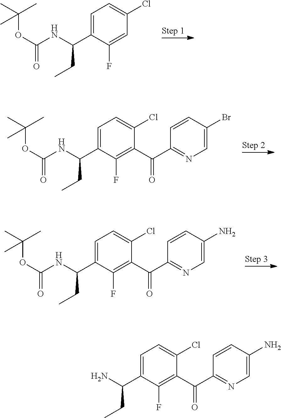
C1=C(F)C(C(NC(=O)OC(C)(C)C)CC)=CC=C1Cl.C1=C(Br)C=CC(C(C2=C(F)C(C(NC(OC(C)(C)C)=O)CC)=CC=C2Cl)=O)=N1.C1=C(N)C=CC(C(C2=C(F)C(C(NC(OC(C)(C)C)=O)CC)=CC=C2Cl)=O)=N1.C1(N)=CN=C(C(C2=C(F)C(C(N)CC)=CC=C2Cl)=O)C=C1
